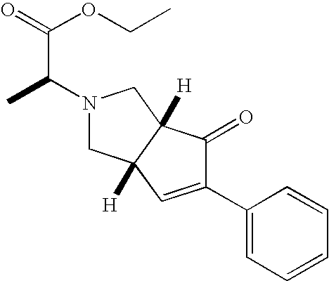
C1(C2=CC3([H])C([H])(C2=O)CN(C(C)C(=O)OCC)C3)=CC=CC=C1
